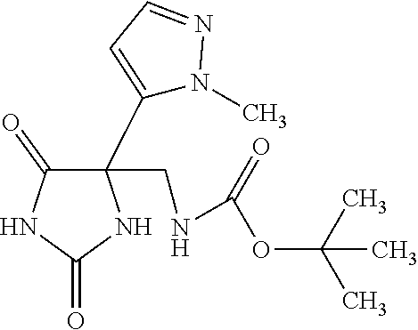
C1(CNC(OC(C)(C)C)=O)(C2=CC=NN2C)C(=O)NC(=O)N1
